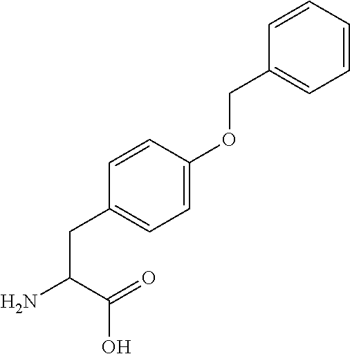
C(C(=O)O)(N)CC1=CC=C(OCC2=CC=CC=C2)C=C1
